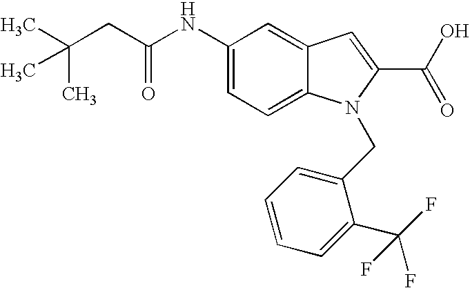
C1(NC(CC(C)(C)C)=O)=CC=C2C(=C1)C=C(C(O)=O)N2CC1=CC=CC=C1C(F)(F)F
